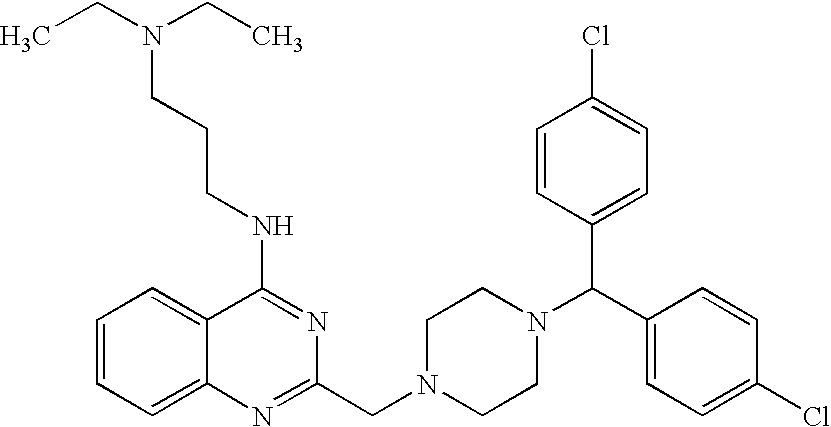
C(NC1=NC(CN2CCN(C(C3=CC=C(Cl)C=C3)C3=CC=C(Cl)C=C3)CC2)=NC2=CC=CC=C12)CCN(CC)CC
